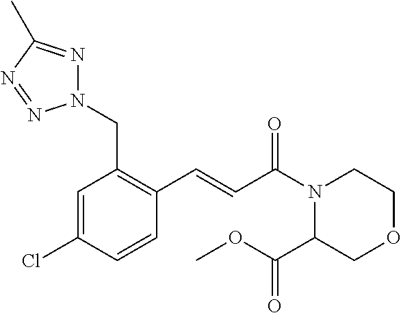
C1(C=CC(N2C(C(OC)=O)COCC2)=O)=C(CN2N=C(C)N=N2)C=C(Cl)C=C1
